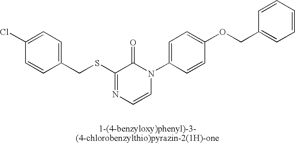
C1(CSC2=NC=CN(C3=CC=C(OCC4=CC=CC=C4)C=C3)C2=O)=CC=C(Cl)C=C1
